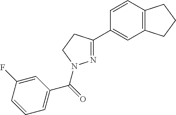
N1=C(C2=CC3=C(C=C2)CCC3)CCN1C(=O)C1=CC=CC(F)=C1
